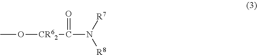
CO[CR62]C(N([R7])[R8])=O
